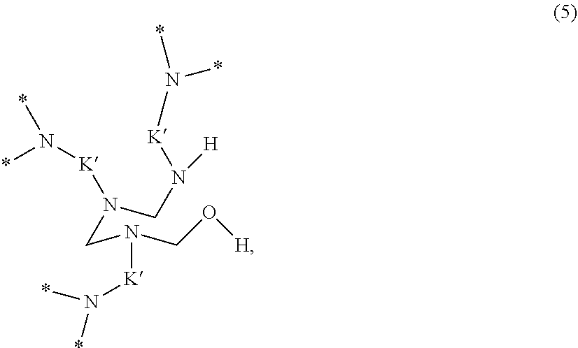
N(CN(CO[H])[K]N(*)*)(CN([H])[K]C)[K]N(*)*.N(*)*
